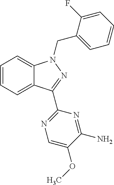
C1=CC=C2C(=C1)N(CC1=CC=CC=C1F)N=C2C1=NC=C(OC)C(N)=N1
